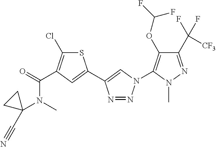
C1(C(F)([CF3])F)=NN(C)C(N2N=NC(C3=CC(C(=O)N(C4(C#N)CC4)C)=C(Cl)S3)=C2)=C1OC(F)F
